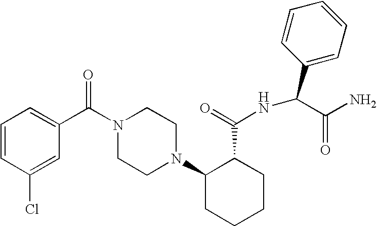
C1(Cl)=CC(C(N2CCN(C3CCCCC3C(=O)NC(C3=CC=CC=C3)C(N)=O)CC2)=O)=CC=C1
